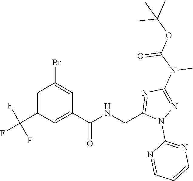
C1=C(C(F)(F)F)C=C(C(=O)NC(C)C2=NC(N(C(=O)OC(C)(C)C)C)=NN2C2=NC=CC=N2)C=C1Br
